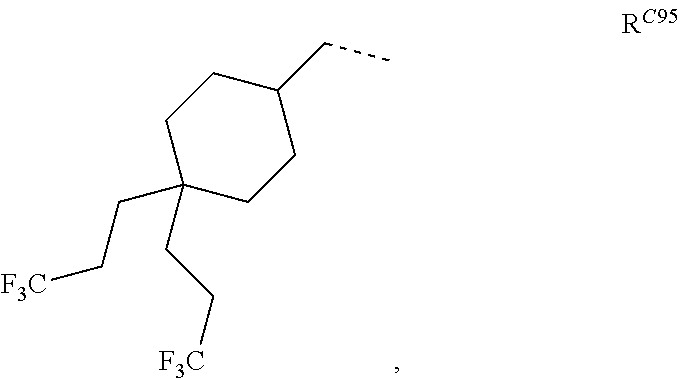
C1C(CC[F3C])(CC[F3C])CCC(CC)C1
